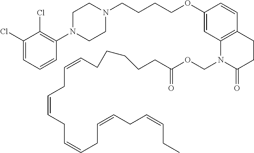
C1(Cl)=CC=CC(N2CCN(CCCCOC3=CC4=C(C=C3)CCC(=O)N4COC(=O)CCCCCC=CCC=CCC=CCC=CCC=CCC)CC2)=C1Cl
